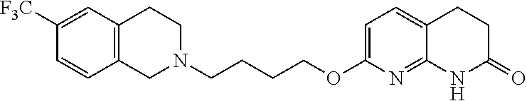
C1N(CCCCOC2=CC=C3C(=N2)NC(=O)CC3)CCC2=C1C=CC([F3C])=C2
